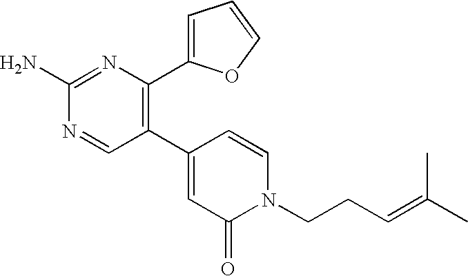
C1(N)=NC(C2=CC=CO2)=C(C2=CC(=O)N(CCC=C(C)C)C=C2)C=N1
